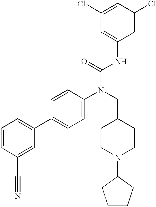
C1=CC(C#N)=CC(C2=CC=C(N(CC3CCN(C4CCCC4)CC3)C(=O)NC3=CC(Cl)=CC(Cl)=C3)C=C2)=C1
